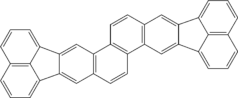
C1=CC=C2C3=C1C=CC=C3C1=CC3=C(C=CC4=C3C=CC3=C4C=C4C(=C3)C3=CC=CC5=C3C4=CC=C5)C=C21
